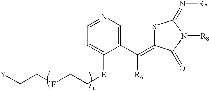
[Y]CCFCC[E]C1=CC=NC=C1C([R6])=C1SC(=N[R7])N([R8])C1=O
